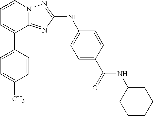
C1=C(C2=CC=CN3C2=NC(NC2=CC=C(C(=O)NC4CCCCC4)C=C2)=N3)C=CC(C)=C1
